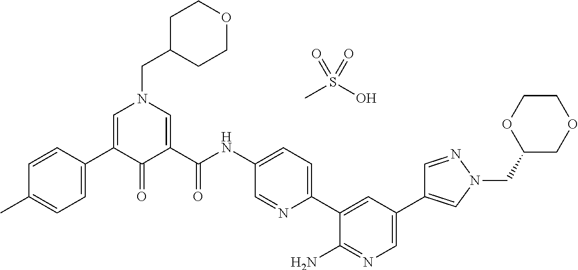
C1C(CN2C=C(C3=CC=C(C)C=C3)C(=O)C(C(NC3=CC=C(C4=CC(C5=CN(CC6COCCO6)N=C5)=CN=C4N)N=C3)=O)=C2)CCOC1.CS(O)(=O)=O
